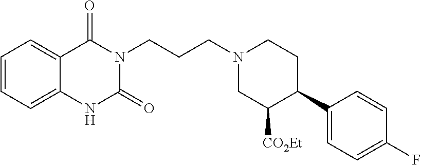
N1C(=O)N(CCCN2CC([CO2Et])C(C3=CC=C(F)C=C3)CC2)C(=O)C2=CC=CC=C12
